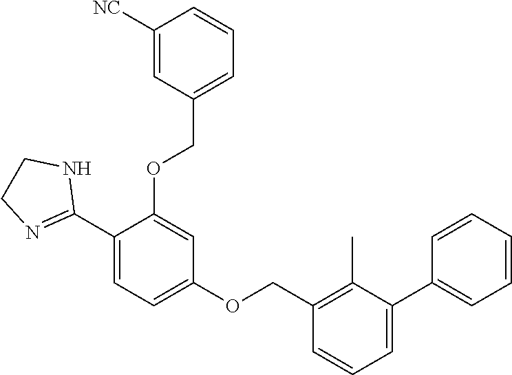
C1=CC=CC=C1C1=CC=CC(COC2=CC=C(C3=NCCN3)C(OCC3=CC=CC([NC])=C3)=C2)=C1C
